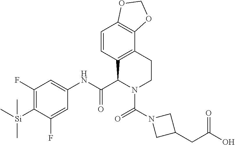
C1(F)=C([Si](C)(C)C)C(F)=CC(NC(C2N(C(N3CC(CC(O)=O)C3)=O)CCC3=C2C=CC2=C3OCO2)=O)=C1
